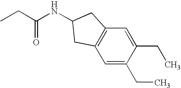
CCC(=O)NC1CC2=C(C=C(CC)C(CC)=C2)C1
